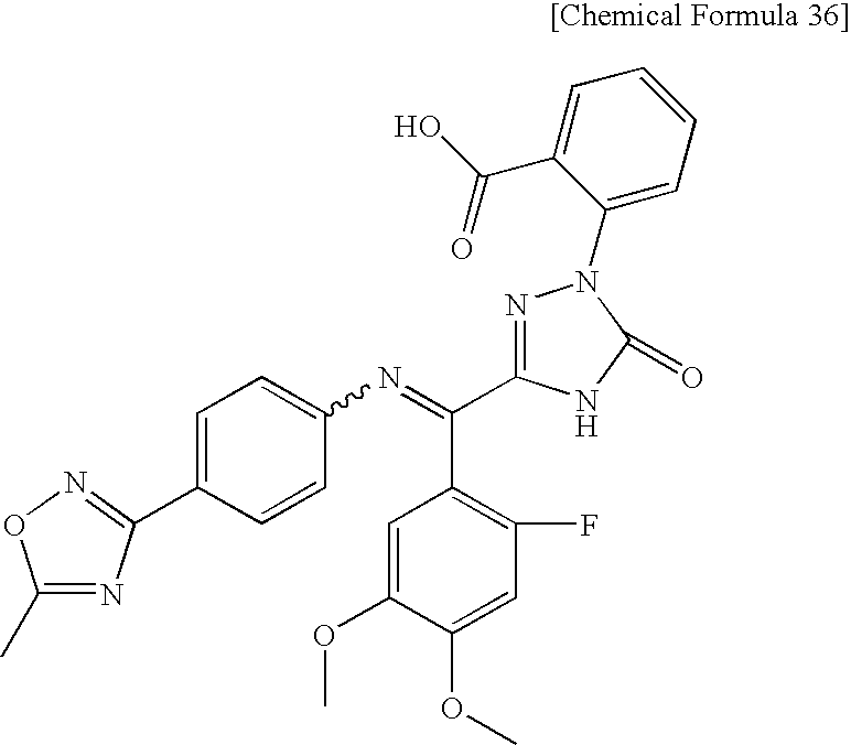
C1=C(C2=NOC(C)=N2)C=CC(N=C(C2=C(F)C=C(OC)C(OC)=C2)C2=NN(C3=CC=CC=C3C(O)=O)C(=O)N2)=C1
